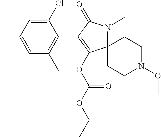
C12(N(C)C(=O)C(C3=C(C)C=C(C)C=C3Cl)=C1OC(OCC)=O)CCN(OC)CC2
